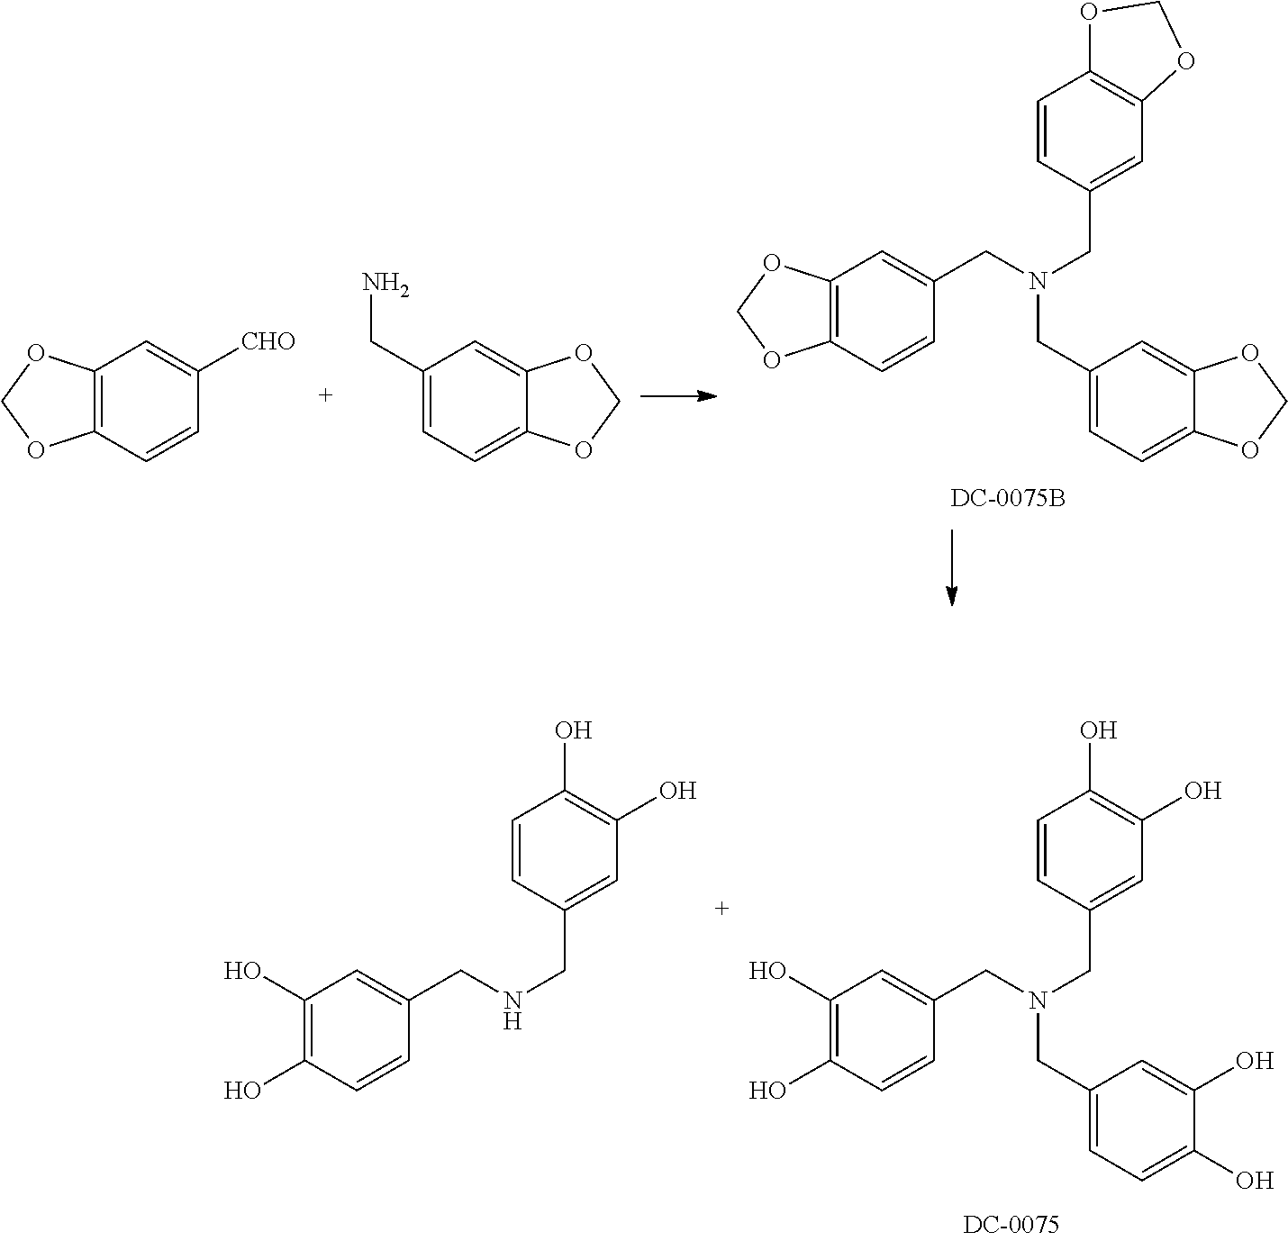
C12=C(C=CC(CN(CC3=CC=C4C(=C3)OCO4)CC3=CC4=C(C=C3)OCO4)=C1)OCO2.[CHO]C1=CC2=C(C=C1)OCO2.NCC1=CC=C2C(=C1)OCO2.C1(O)=C(O)C=CC(CNCC2=CC(O)=C(O)C=C2)=C1.C1(O)=C(O)C=CC(CN(CC2=CC=C(O)C(O)=C2)CC2=CC(O)=C(O)C=C2)=C1
